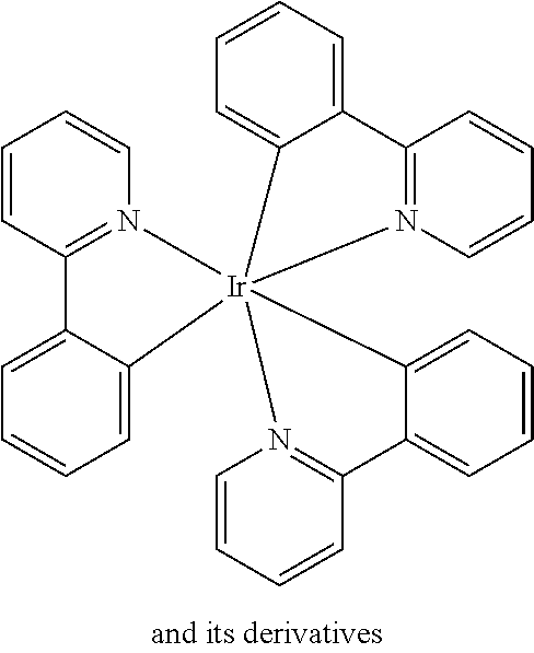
C1=CC=C2C(=C1)[Ir]13(N4=C2C=CC=C4)(C2=CC=CC=C2C2=N1C=CC=C2)N1=C(C=CC=C1)C1=CC=CC=C13
